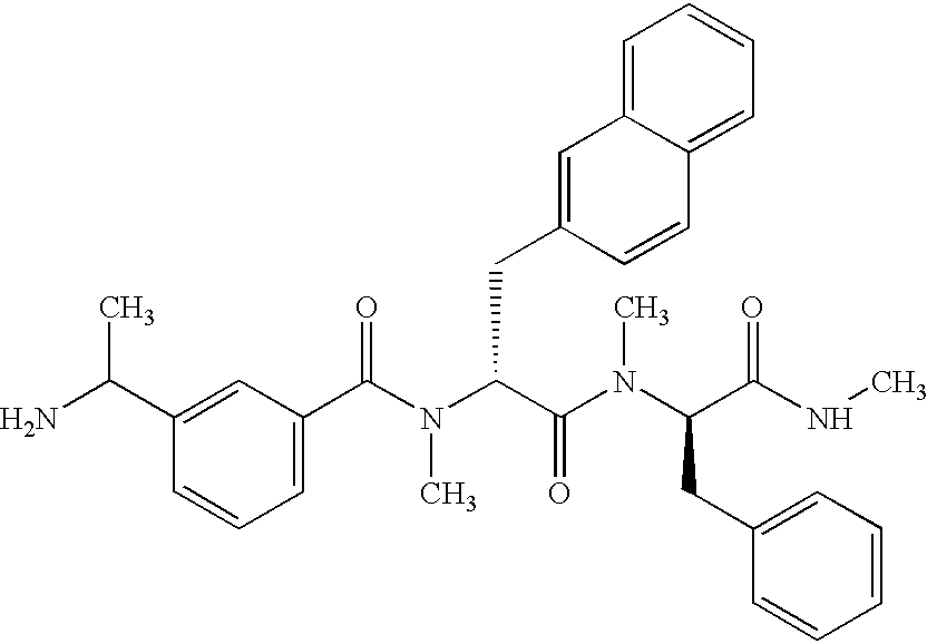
C1=C(C(N(C(C(N(C(C(NC)=O)CC2=CC=CC=C2)C)=O)CC2=CC3=CC=CC=C3C=C2)C)=O)C=C(C(N)C)C=C1
